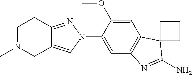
C12=C(C=C(N3C=C4C(=N3)CCN(C)C4)C(OC)=C1)N=C(N)C21CCC1
